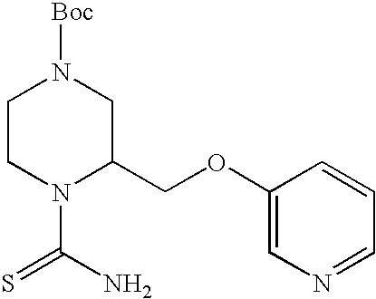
C1CN(C(N)=S)C(COC2=CN=CC=C2)CN1[Boc]
